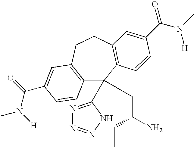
C12=C(CCC3=C(C1(C1=NN=NN1)CC(CC)N)C=CC(C(N(C)[H])=O)=C3)C=C(C(=O)N([H])C)C=C2
